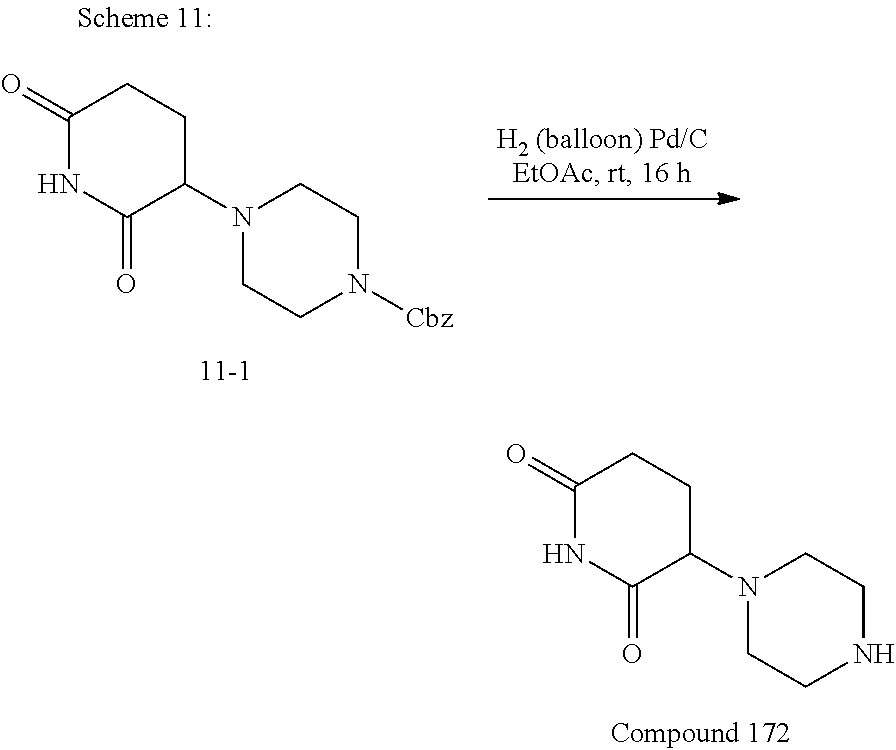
C1(=O)NC(=O)C(N2CCNCC2)CC1.C1(=O)NC(=O)C(N2CCN([Cbz])CC2)CC1
